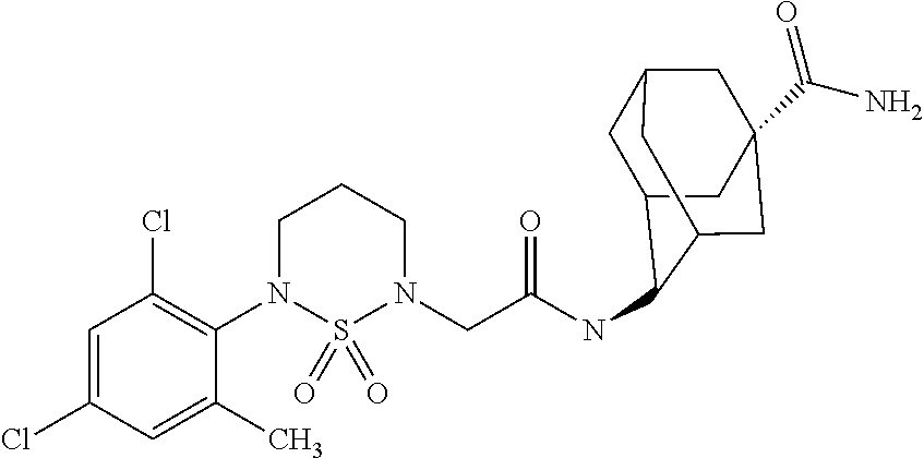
C1=C(Cl)C=C(C)C(N2S(=O)(=O)N(CC(NC3C4CC5CC(C(N)=O)(CC3C5)C4)=O)CCC2)=C1Cl
